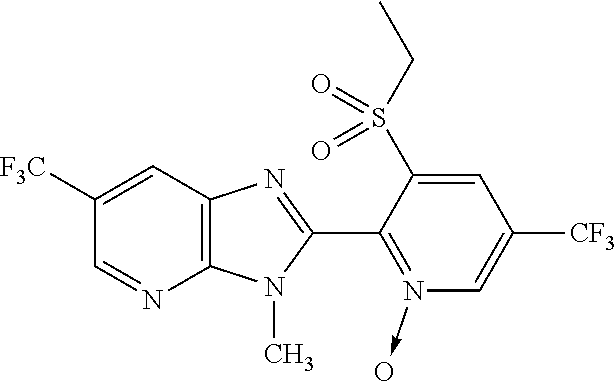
C1([F3C])=CC2=C(N=C1)N(C)C(C1=N(->O)C=C([CF3])C=C1S(CC)(=O)=O)=N2
